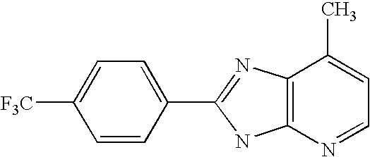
C1([F3C])=CC=C(C2=NC3=C(N2)N=CC=C3C)C=C1
